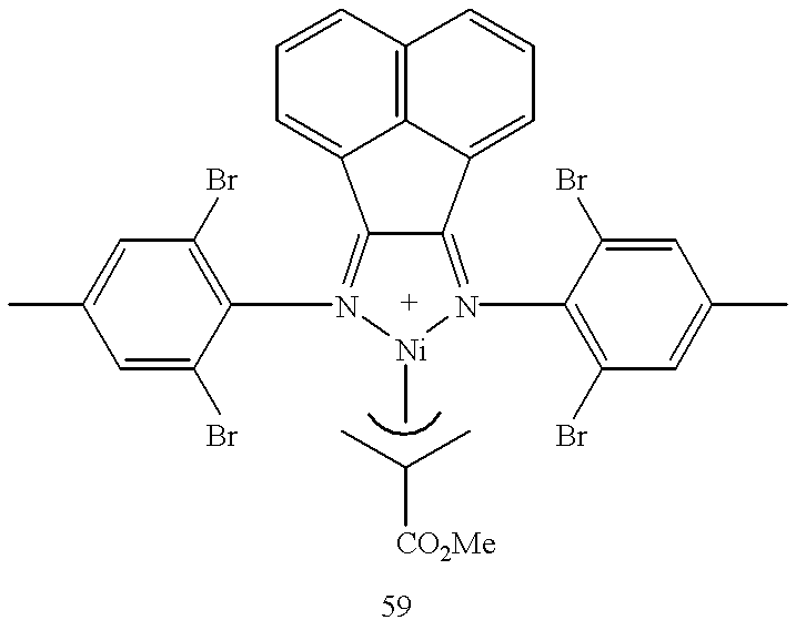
C12=N(C3=C(Br)C=C(C)C=C3Br)[Ni](C)N(C3=C(Br)C=C(C)C=C3Br)=C1C1=CC=CC3=C1C2=CC=C3.CC(C)[CO2Me]
